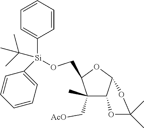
C1(C[AcO])(C)C2C(OC1CO[Si](C1=CC=CC=C1)(C(C)(C)C)C1=CC=CC=C1)OC(C)(C)O2
